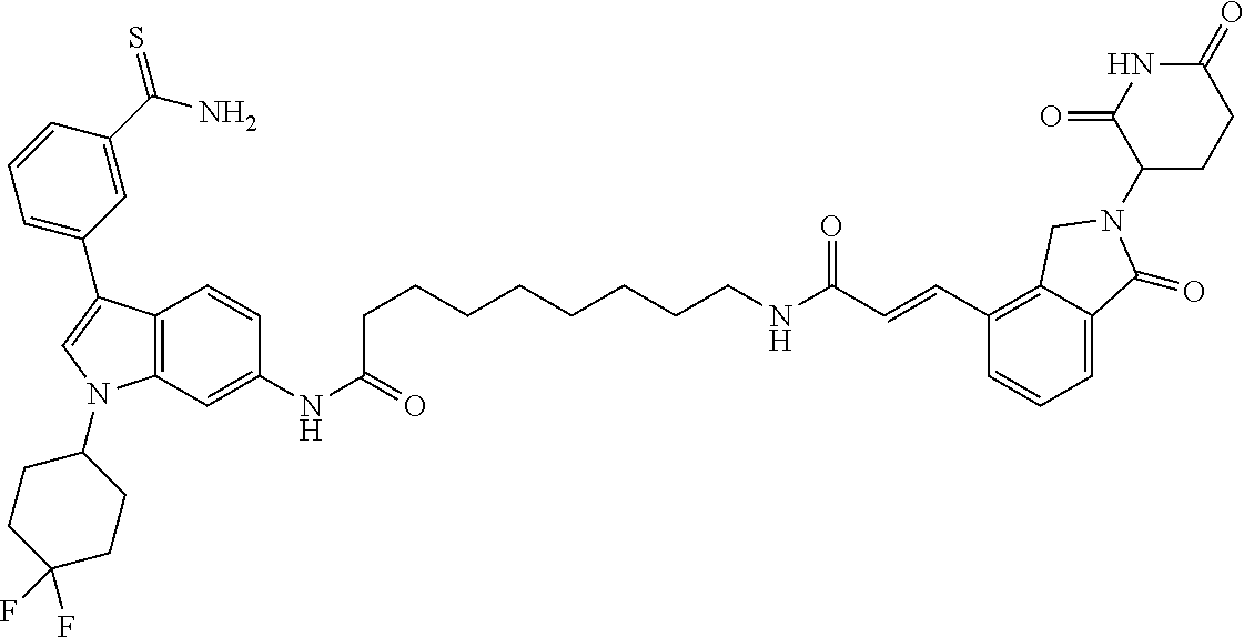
C12=C(C=C(NC(CCCCCCCCNC(C=CC3=C4C(=CC=C3)C(=O)N(C3CCC(=O)NC3=O)C4)=O)=O)C=C1)N(C1CCC(F)(F)CC1)C=C2C1=CC=CC(C(N)=S)=C1
